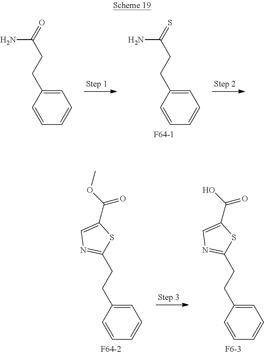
C1=C(CCC(=O)N)C=CC=C1.C1=C(CCC(=S)N)C=CC=C1.[F64-1].C1=C(CCC2=NC=C(C(O)=O)S2)C=CC=C1.[F6-3].C1=C(CCC2=NC=C(C(OC)=O)S2)C=CC=C1.[F64-2]
